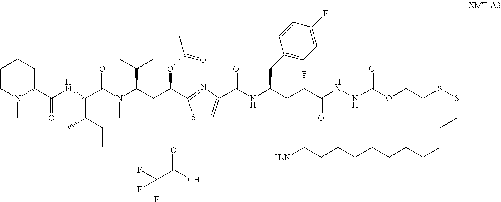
C1CN(C)C(C(=O)NC(C(C)CC)C(N(C)C(C(C)C)CC(OC(=O)C)C2=NC(C(NC(CC3=CC=C(F)C=C3)CC(C)C(=O)NNC(=O)OCCSSCCCCCCCCCCCN)=O)=CS2)=O)CC1.O=C(C(F)(F)F)O
